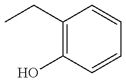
C1(CC)=C(O)C=CC=C1
